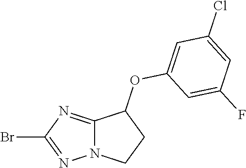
BrC1=NN2C(=N1)C(OC1=CC(Cl)=CC(F)=C1)CC2
